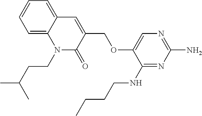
C1(NCCCC)=NC(N)=NC=C1OCC1=CC2=CC=CC=C2N(CCC(C)C)C1=O
